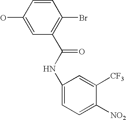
C1(O)=CC(C(=O)NC2=CC=C([NO2])C([CF3])=C2)=C(Br)C=C1
